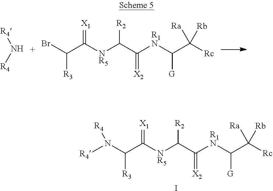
[R4]N[R4].BrC(C([NR5]C(C([R1N]C(C([Rc])([Ra])[Rb])[G])=[X2])[R2])=[X1])[R3].N(C(C([NR5]C(C([R1N]C(C([Rc])([Ra])[Rb])[G])=[X2])[R2])=[X1])[R3])([R4])[R4].I
